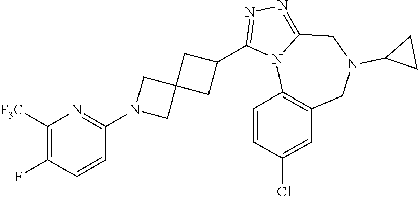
C1(N2CC3(C2)CC(C2=NN=C4N2C2=C(CN(C5CC5)C4)C=C(Cl)C=C2)C3)=NC([F3C])=C(F)C=C1
